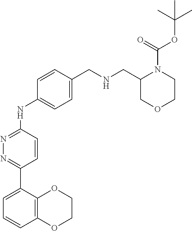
C1COC2=C(O1)C(C1=NN=C(NC3=CC=C(CNCC4COCCN4C(OC(C)(C)C)=O)C=C3)C=C1)=CC=C2
